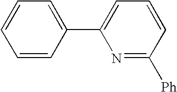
C1=CC=CC(C2=CC=CC([Ph])=N2)=C1
